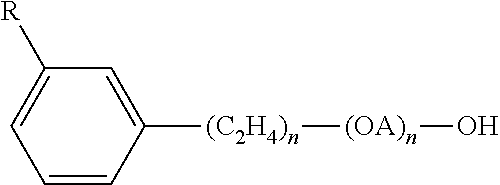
C1=CC([(C2H4)n][(OA)n]O)=CC([R])=C1
